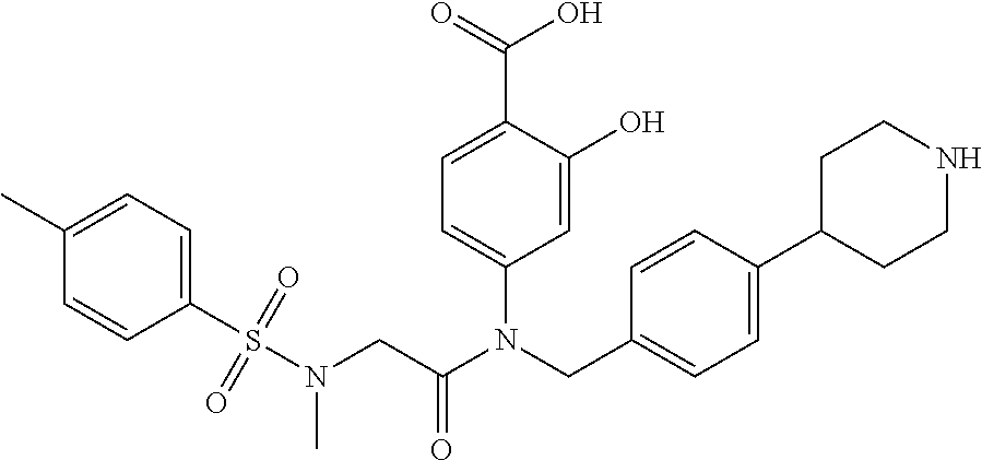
C1=C(O)C(C(=O)O)=CC=C1N(CC1=CC=C(C2CCNCC2)C=C1)C(CN(S(C1=CC=C(C)C=C1)(=O)=O)C)=O
